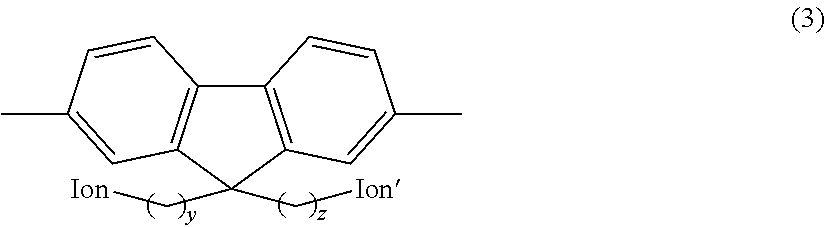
C12=C(C=C(C)C=C1)C(C[Ion])(C[Ion])C1=C2C=CC(C)=C1
